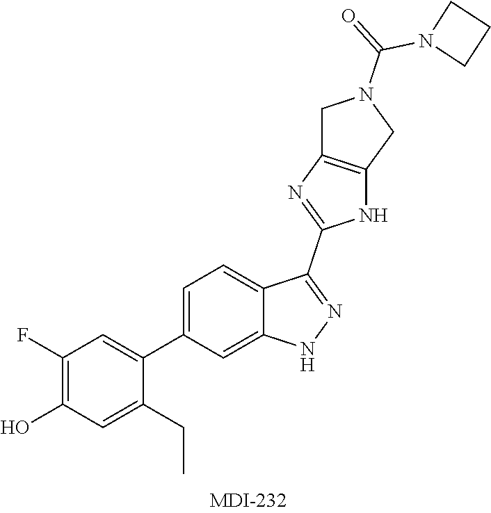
C1(F)=C(O)C=C(CC)C(C2=CC=C3C(=C2)NN=C3C2=NC3=C(N2)CN(C(N2CCC2)=O)C3)=C1
